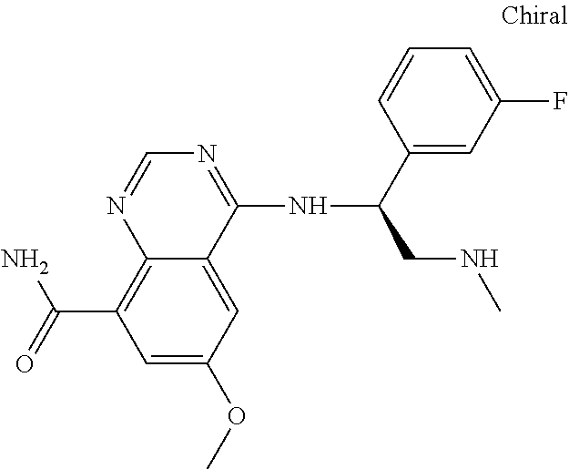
C12=C(C(=O)N)C=C(OC)C=C1C(NC(CNC)C1=CC(F)=CC=C1)=NC=N2
